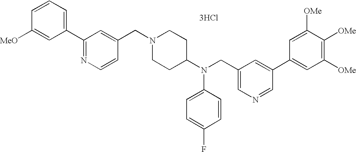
N1(CC2=CC(C3=CC=CC([MeO])=C3)=NC=C2)CCC(N(CC2=CN=CC(C3=CC([OMe])=C([OMe])C([OMe])=C3)=C2)C2=CC=C(F)C=C2)CC1.[3HCl]
